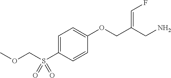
C1=C(S(COC)(=O)=O)C=CC(OCC(CN)=CF)=C1
